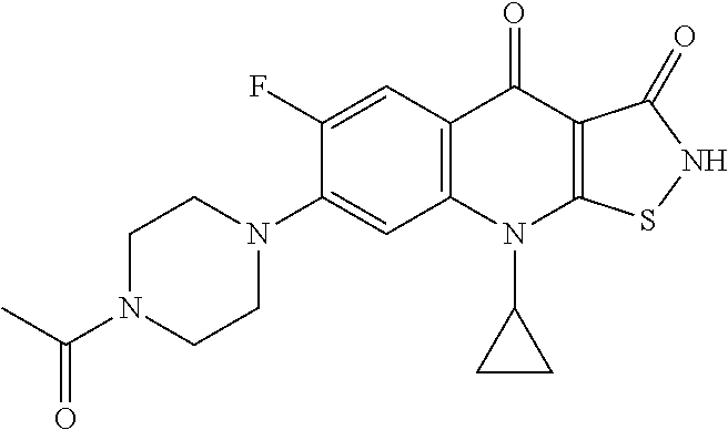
C12=C(C=C(F)C(N3CCN(C(C)=O)CC3)=C1)C(=O)C1=C(N2C2CC2)SNC1=O
